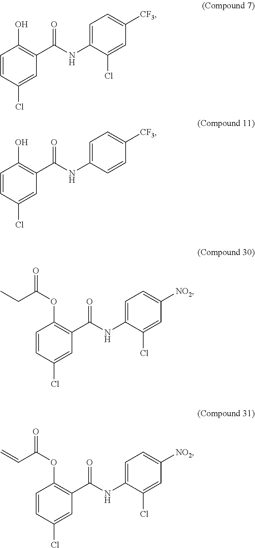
C1=CC(Cl)=CC(C(NC2=CC=C([CF3])C=C2Cl)=O)=C1O.C1=CC(Cl)=CC(C(NC2=CC=C([CF3])C=C2)=O)=C1O.C1=CC(Cl)=CC(C(NC2=CC=C([NO2])C=C2Cl)=O)=C1OC(CC)=O.C1=CC(Cl)=CC(C(NC2=CC=C([NO2])C=C2Cl)=O)=C1OC(C=C)=O
